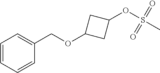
C1=CC=CC(COC2CC(OS(C)(=O)=O)C2)=C1
